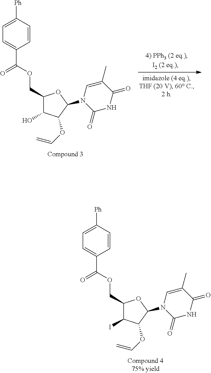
C(OC(C1=CC=C([Ph])C=C1)=O)C1C(I)C(OC=C)C(N2C(=O)NC(=O)C(C)=C2)O1.C(OC(C1=CC=C([Ph])C=C1)=O)C1C(O)C(OC=C)C(N2C(=O)NC(=O)C(C)=C2)O1
